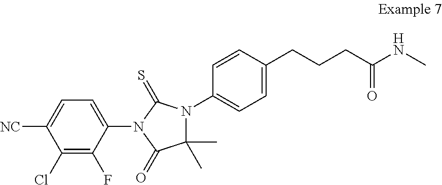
C1(Cl)=C(F)C(N2C(=S)N(C3=CC=C(CCCC(NC)=O)C=C3)C(C)(C)C2=O)=CC=C1[NC]
